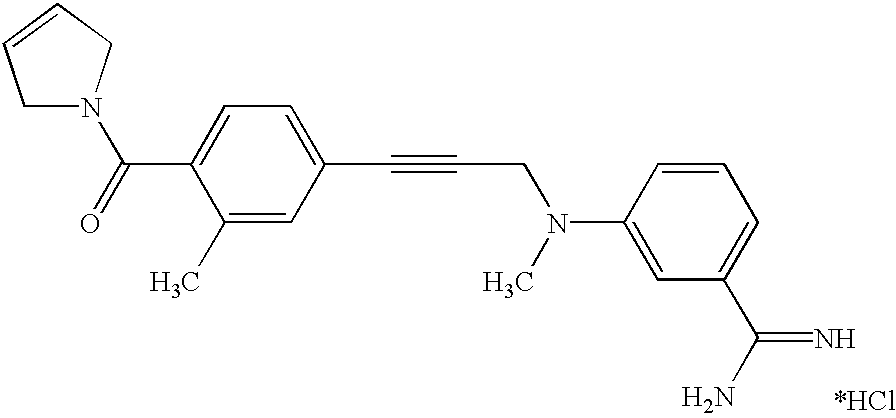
C1N(C(=O)C2=CC=C(C#CCN(C)C3=CC(C(N)=N)=CC=C3)C=C2C)CC=C1
